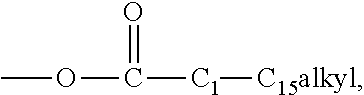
COC(=O)[C1][C15alkyl]
